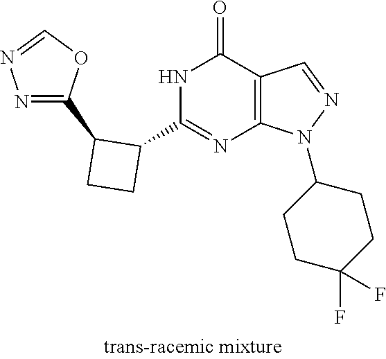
N1=C(C2CCC2C2=NC3=C(C(=O)N2)C=NN3C2CCC(F)(F)CC2)OC=N1
